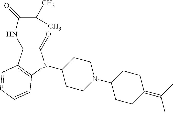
C1(N2C(=O)C(NC(=O)C(C)C)C3=C2C=CC=C3)CCN(C2CCC(=C(C)C)CC2)CC1
